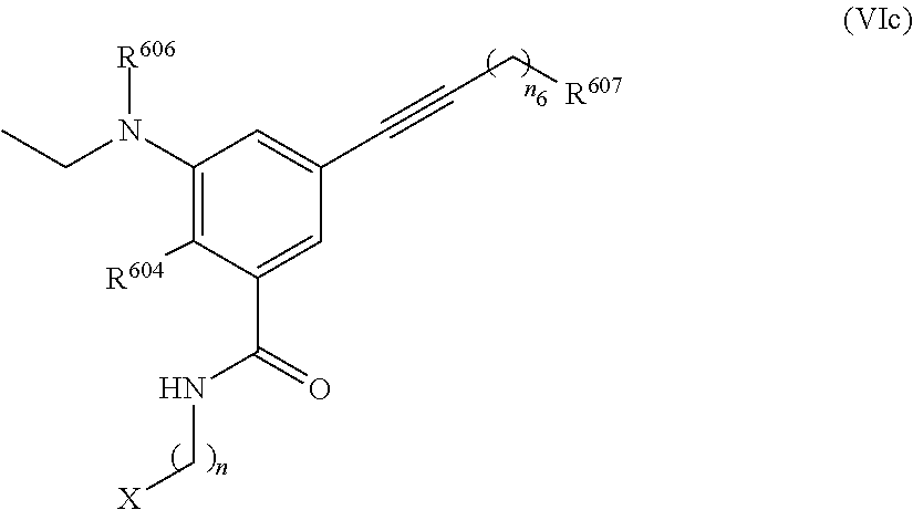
C1(N([R606])CC)=C([R604])C(C(NC[X])=O)=CC(C#CC[R607])=C1
